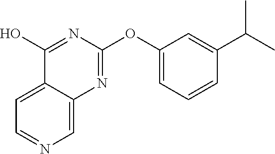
C1=NC=C2C(=C1)C(O)=NC(OC1=CC=CC(C(C)C)=C1)=N2
